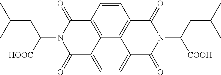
C1=C2C3=C(C=CC4=C3C(=C1)C(=O)N(C(CC(C)C)[COOH])C4=O)C(=O)N(C([HOOC])CC(C)C)C2=O
